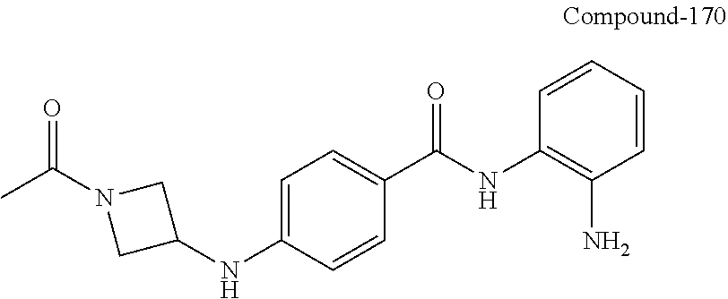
C1=CC(N)=C(NC(C2=CC=C(NC3CN(C(C)=O)C3)C=C2)=O)C=C1
